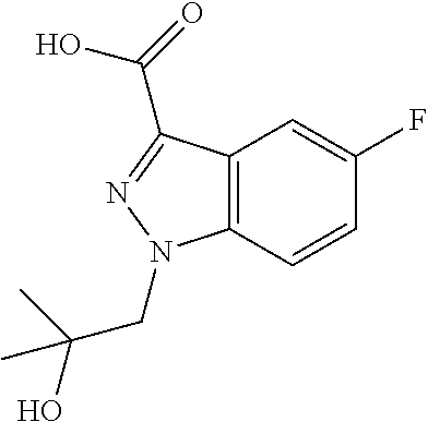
C1=CC2=C(C=C1F)C(C(=O)O)=NN2CC(O)(C)C
